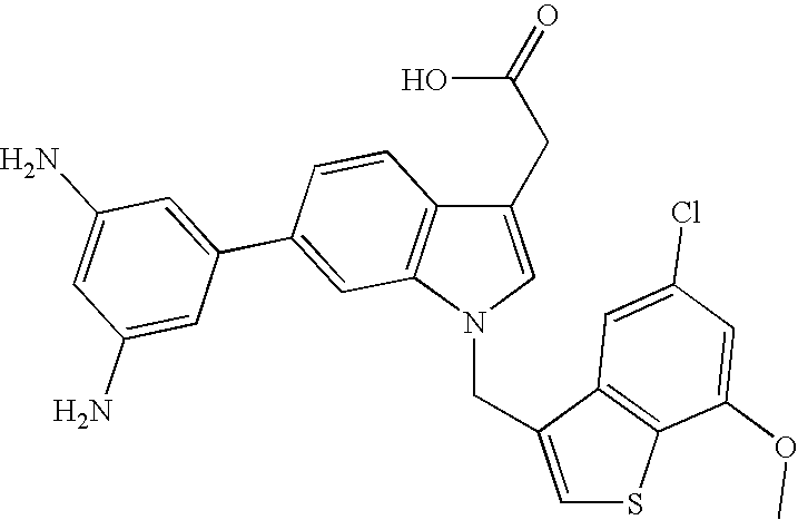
C1(CC(O)=O)=CN(CC2=CSC3=C2C=C(Cl)C=C3OC)C2=C1C=CC(C1=CC(N)=CC(N)=C1)=C2
